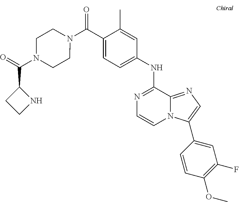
N1=C(NC2=CC=C(C(=O)N3CCN(C(C4CCN4)=O)CC3)C(C)=C2)C2=NC=C(C3=CC(F)=C(OC)C=C3)N2C=C1
